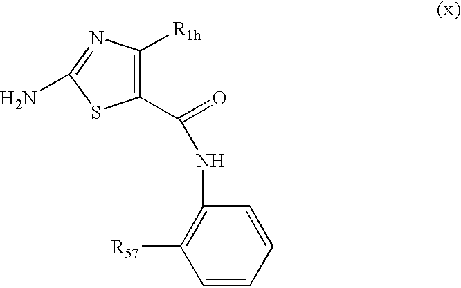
C1(C(=O)NC2=C([R57])C=CC=C2)=C([R1h])N=C(N)S1
